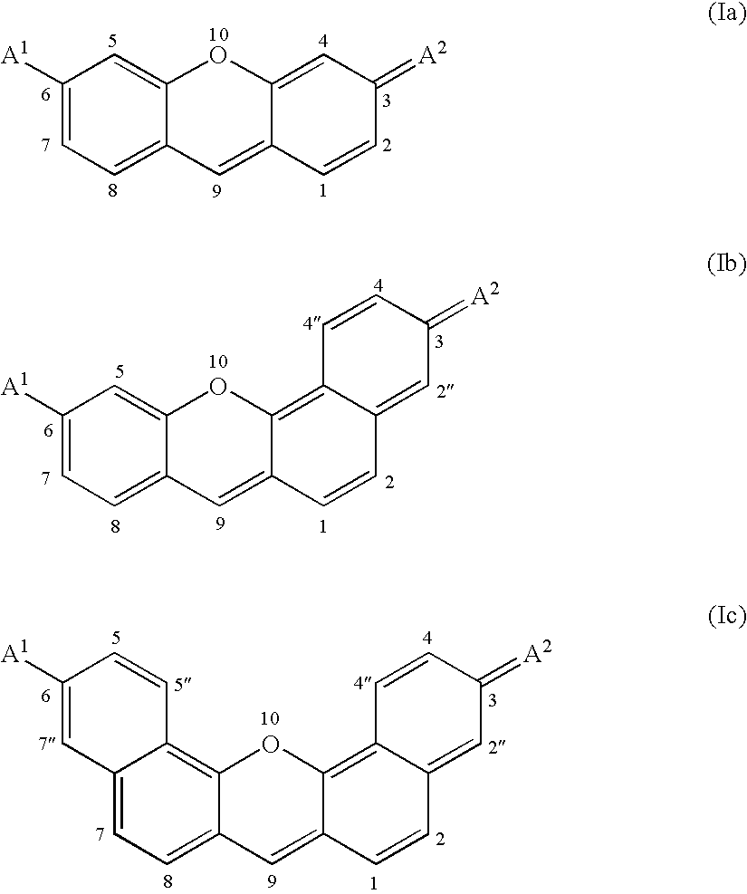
C1([A1])=CC=C2C(=C1)OC1=CC(=[A2])C=CC1=C2.C1=C2C(=C3C=CC(=[A2])C=C3C=C2)OC2=CC([A1])=CC=C12.C12=CC=C3C(=C1C=CC([A1])=C2)OC1=C2C(=CC(=[A2])C=C2)C=CC1=C3
